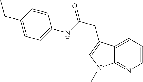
C12=CC=CN=C1N(C)C=C2CC(NC1=CC=C(CC)C=C1)=O
